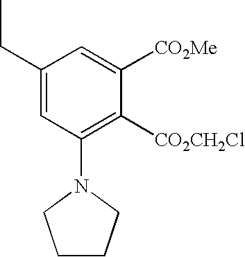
C1=C([CO2Me])C([CO2CH2Cl])=C(N2CCCC2)C=C1CC
